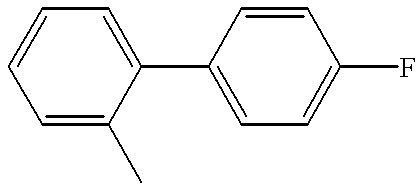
C1=CC=C(C)C(C2=CC=C(F)C=C2)=C1
